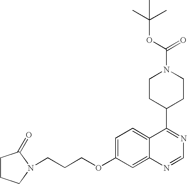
C1CC(C2=NC=NC3=CC(OCCCN4CCCC4=O)=CC=C23)CCN1C(OC(C)(C)C)=O
